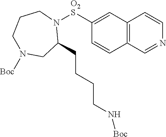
C1([O2S]N2CCCN([Boc])CC2CCCCN[Boc])=CC2=C(C=C1)C=NC=C2
